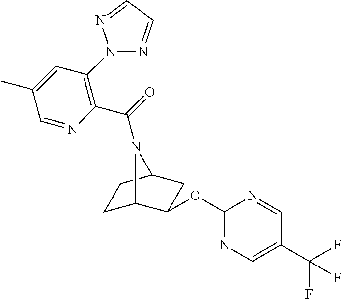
C1C2C(OC3=NC=C(C(F)(F)F)C=N3)CC(C1)N2C(=O)C1=C(N2N=CC=N2)C=C(C)C=N1
